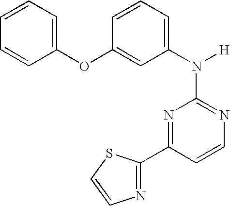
N1=C(N([H])C2=CC=CC(OC3=CC=CC=C3)=C2)N=C(C2=NC=CS2)C=C1
